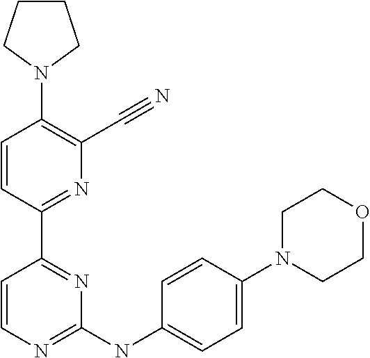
C1=CC(C2=NC(NC3=CC=C(N4CCOCC4)C=C3)=NC=C2)=NC(C#N)=C1N1CCCC1
